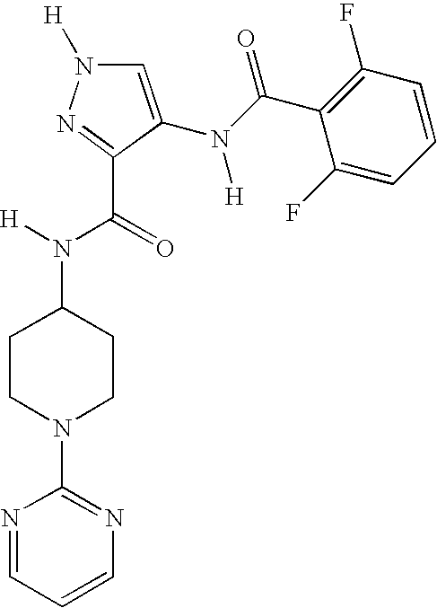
C1CC(N([H])C(=O)C2=NN([H])C=C2N(C(C2=C(F)C=CC=C2F)=O)[H])CCN1C1=NC=CC=N1
